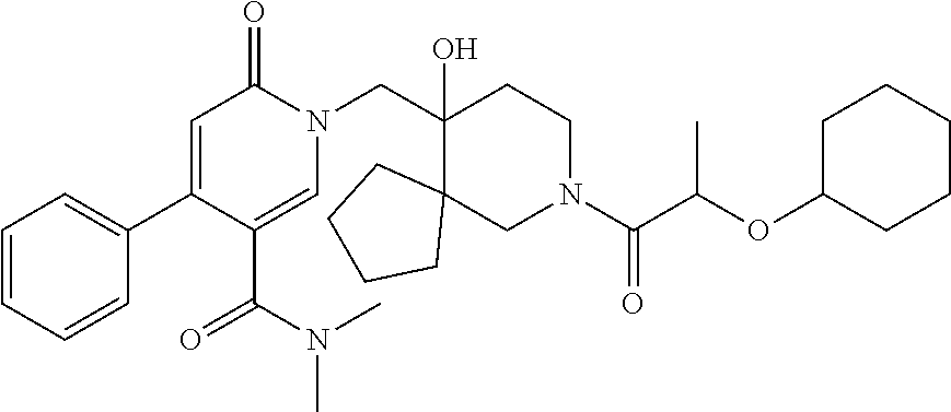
C1=CC=CC(C2=CC(=O)N(CC3(O)CCN(C(C(OC4CCCCC4)C)=O)CC34CCCC4)C=C2C(N(C)C)=O)=C1
